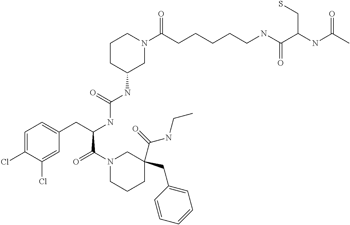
C1=C(Cl)C(Cl)=CC(CC(NC(NC2CN(C(CCCCCNC(C(NC(C)=O)CS)=O)=O)CCC2)=O)C(N2CCCC(C(=O)NCC)(CC3=CC=CC=C3)C2)=O)=C1
